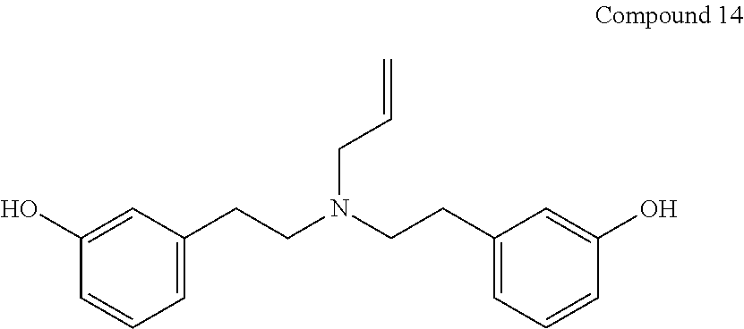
C1(O)=CC(CCN(CCC2=CC=CC(O)=C2)CC=C)=CC=C1
